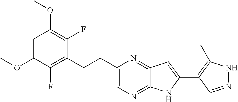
O(C1=CC(OC)=C(F)C(CCC2=CN=C3C(=N2)C=C(C2=C(C)NN=C2)N3)=C1F)C
